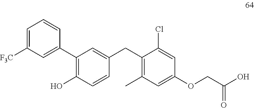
C1=C([F3C])C=C(C2=C(O)C=CC(CC3=C(C)C=C(OCC(O)=O)C=C3Cl)=C2)C=C1
